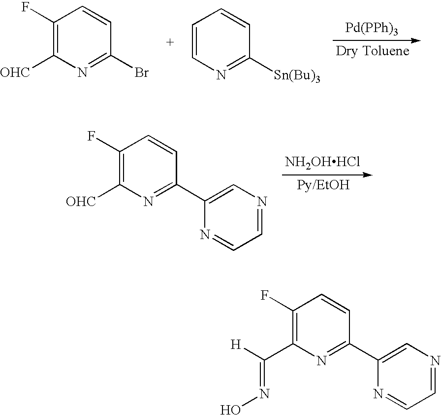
C1(F)=C([OHC])N=C(Br)C=C1.C1=CN=C([Sn(Bu)3])C=C1.C1(F)=C([OHC])N=C(C2=CN=CC=N2)C=C1.[NH2OHHCl].C1(F)=C(C([H])=NO)N=C(C2=CN=CC=N2)C=C1
